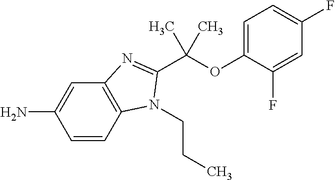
C1=CC2=C(C=C1N)N=C(C(OC1=CC=C(F)C=C1F)(C)C)N2CCC
